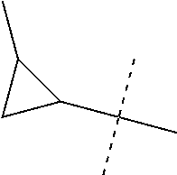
C1C(C(C)(C)C)C1C
